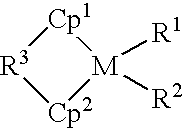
[Cp2]1[M]([R1])([R2])[Cp1][R3]1
